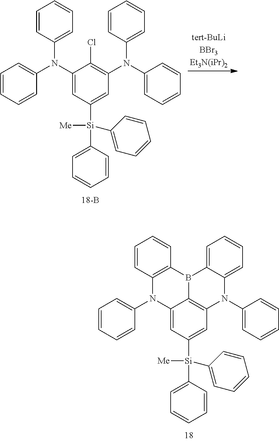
C1(N(C2=CC=CC=C2)C2=CC=CC=C2)=CC([Si]([Me])(C2=CC=CC=C2)C2=CC=CC=C2)=CC(N(C2=CC=CC=C2)C2=CC=CC=C2)=C1Cl.C12=CC([Si]([Me])(C3=CC=CC=C3)C3=CC=CC=C3)=CC3=C1B(C1=C(N2C2=CC=CC=C2)C=CC=C1)C1=CC=CC=C1N3C1=CC=CC=C1
